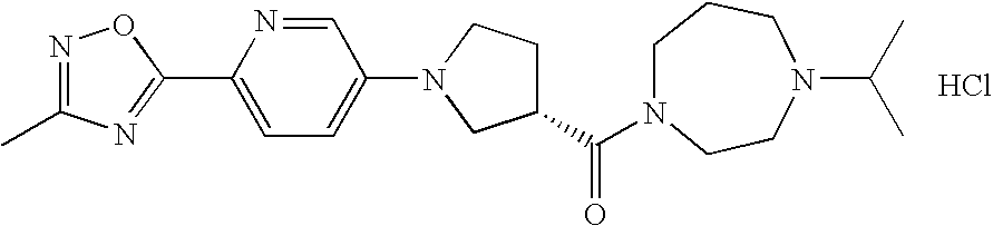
Cl.N1=C(C)N=C(C2=CC=C(N3CCC(C(N4CCCN(C(C)C)CC4)=O)C3)C=N2)O1
